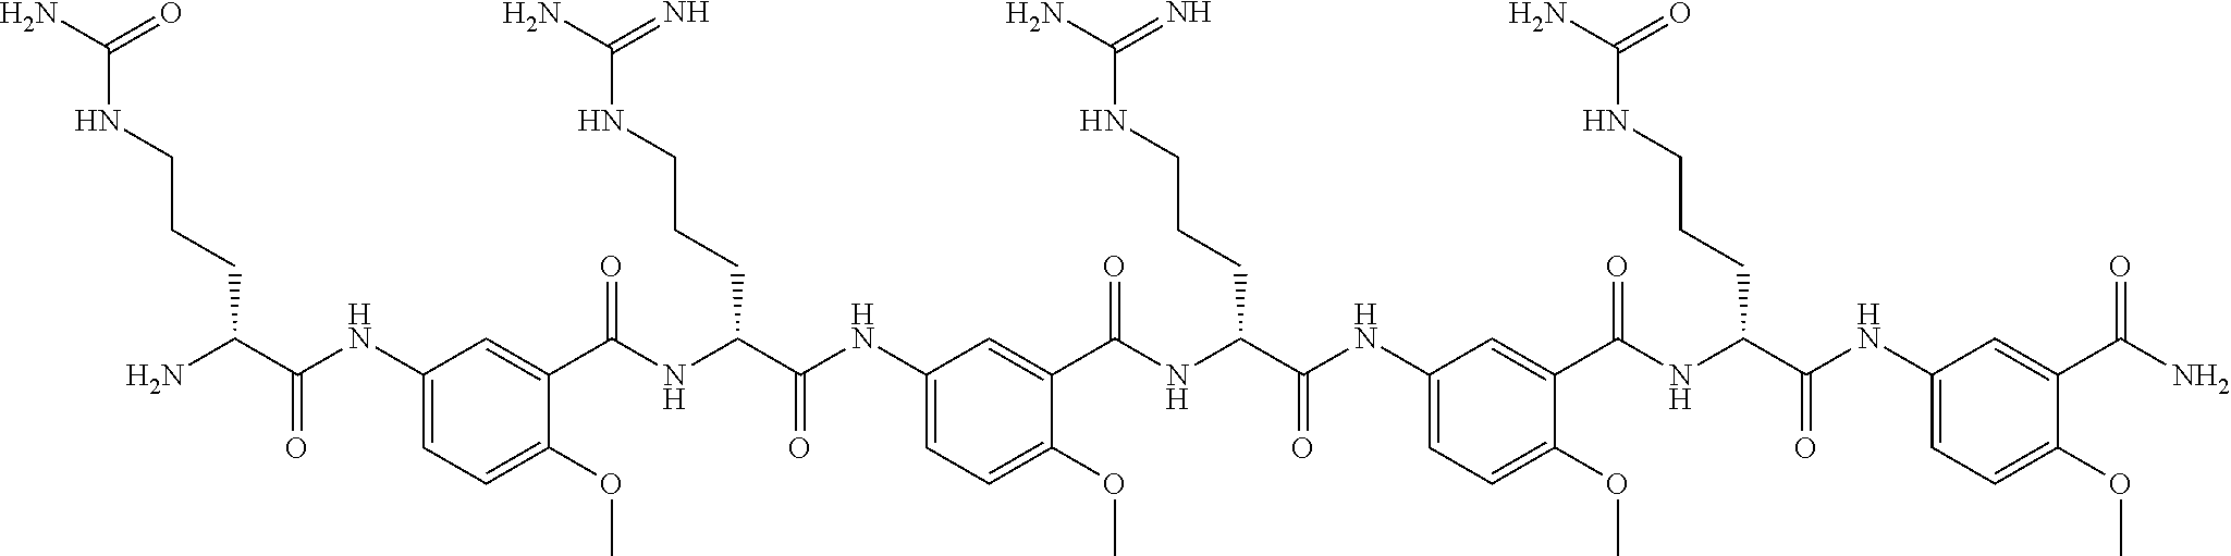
C1(NC(=O)C(N)CCCNC(N)=O)=CC=C(OC)C(C(NC(C(NC2=CC=C(OC)C(C(NC(C(NC3=CC=C(OC)C(C(NC(C(NC4=CC=C(OC)C(C(N)=O)=C4)=O)CCCNC(N)=O)=O)=C3)=O)CCCNC(N)=N)=O)=C2)=O)CCCNC(N)=N)=O)=C1
